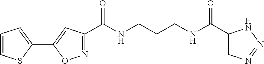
N1=C(C(NCCCNC(=O)C2=CN=NN2)=O)C=C(C2=CC=CS2)O1
